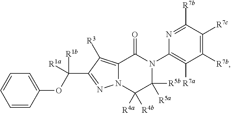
C12=C([R3])C(C([R1b])([R1a])OC3=CC=CC=C3)=NN1C([R4a])([R4b])C([R5b])([R5a])N(C1=C([R7a])C([R7b])=C([R7c])C([R7b])=N1)C2=O
